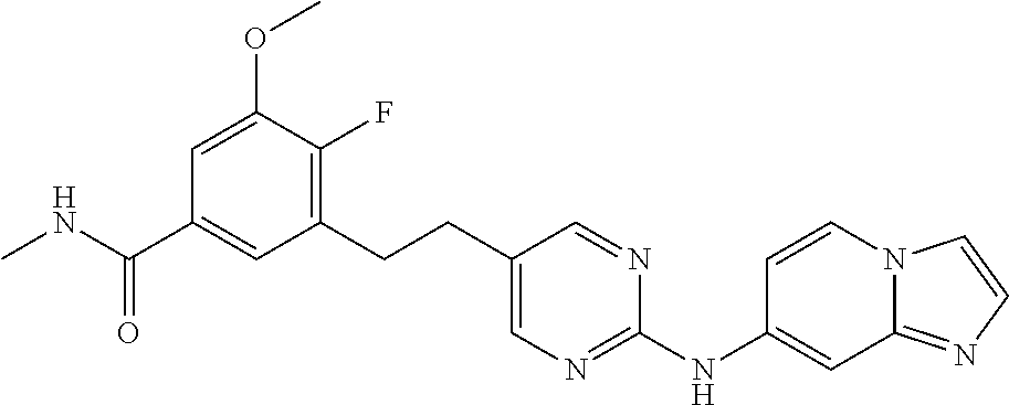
C1(CCC2=CN=C(NC3=CC4=NC=CN4C=C3)N=C2)=C(F)C(OC)=CC(C(NC)=O)=C1
